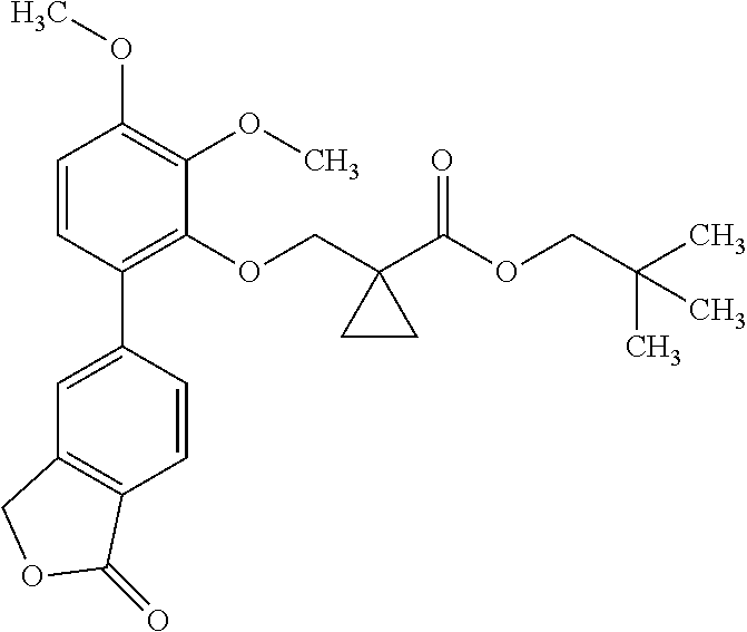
C1=CC(C2=CC3=C(C=C2)C(=O)OC3)=C(OCC2(C(=O)OCC(C)(C)C)CC2)C(OC)=C1OC
